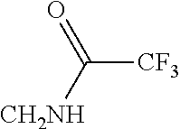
[HNH2C]C(=O)[CF3]
